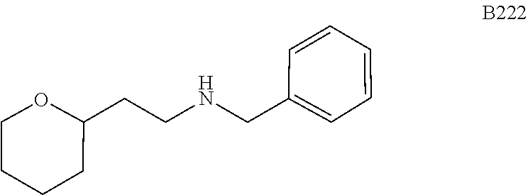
C1=CC=CC=C1CNCCC1CCCCO1
